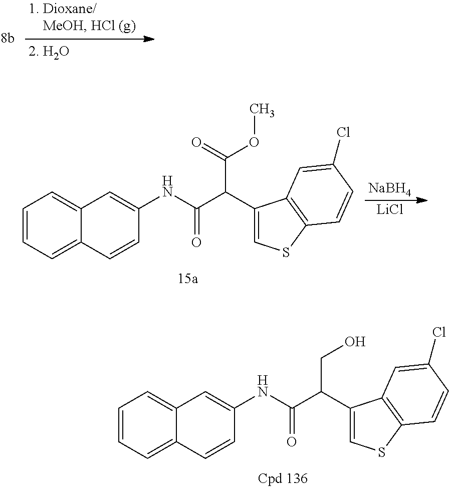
C1=CC=C2C(=C1)C=C(NC(C(C1=CSC3=C1C=C(Cl)C=C3)C(OC)=O)=O)C=C2.[NaBH4].[LiCl].C1=CC=C2C(=C1)C=C(NC(C(C1=CSC3=C1C=C(Cl)C=C3)CO)=O)C=C2
